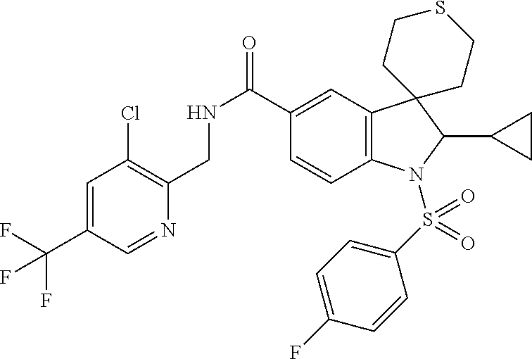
C1=C(C(F)(F)F)C=NC(CNC(=O)C2=CC3=C(C=C2)N(S(C2=CC=C(F)C=C2)(=O)=O)C(C2CC2)C32CCSCC2)=C1Cl
